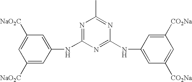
C1([NaO2C])=CC([NaO2C])=CC(NC2=NC(C)=NC(NC3=CC([CO2Na])=CC([CO2Na])=C3)=N2)=C1
